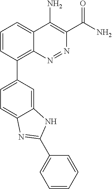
C1(C2=CC=C3C(=C2)NC(C2=CC=CC=C2)=N3)=C2C(=CC=C1)C(N)=C(C(N)=O)N=N2
